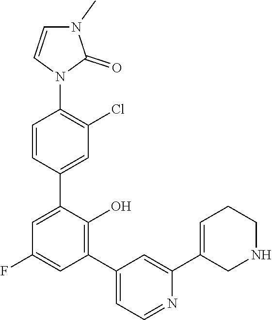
C1=C(C2=CC(C3=C(O)C(C4=CC(Cl)=C(N5C=CN(C)C5=O)C=C4)=CC(F)=C3)=CC=N2)CNCC1
